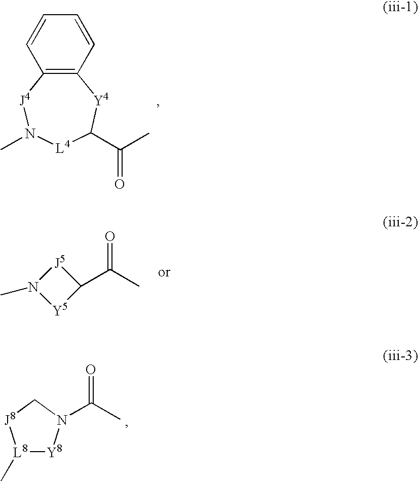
C12=C(C=CC=C1)[Y4]C(C(C)=O)[L4]N(C)[J4]2.[Y5]1C(C(C)=O)[J5]N1C.[L8]1(C)[Y8]N(C(C)=O)C[J8]1
